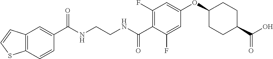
C(NCCNC(C1=C(F)C=C(OC2CCC(C(O)=O)CC2)C=C1F)=O)(=O)C1=CC2=C(C=C1)SC=C2
